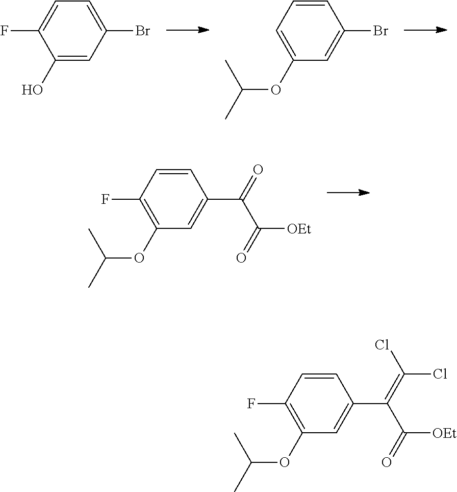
C1(OC(C)C)=C(F)C=CC(C(=O)C(=O)[OEt])=C1.C1(OC(C)C)=C(F)C=CC(C(=C(Cl)Cl)C(=O)[OEt])=C1.C1(OC(C)C)=CC=CC(Br)=C1.C1(O)=CC(Br)=CC=C1F
